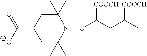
C1C(C)(C)N(OC(CC(C)[COOCH])[COOCH])C(C)(C)CC1C([O-])=O
